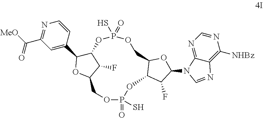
O1P(S)(=O)OCC2C(OP(=O)(S)OCC3OC(C4=CC(C(=O)[MeO])=NC=C4)C1C3F)C(F)C(N1C3=NC=NC([NHBz])=C3N=C1)O2
